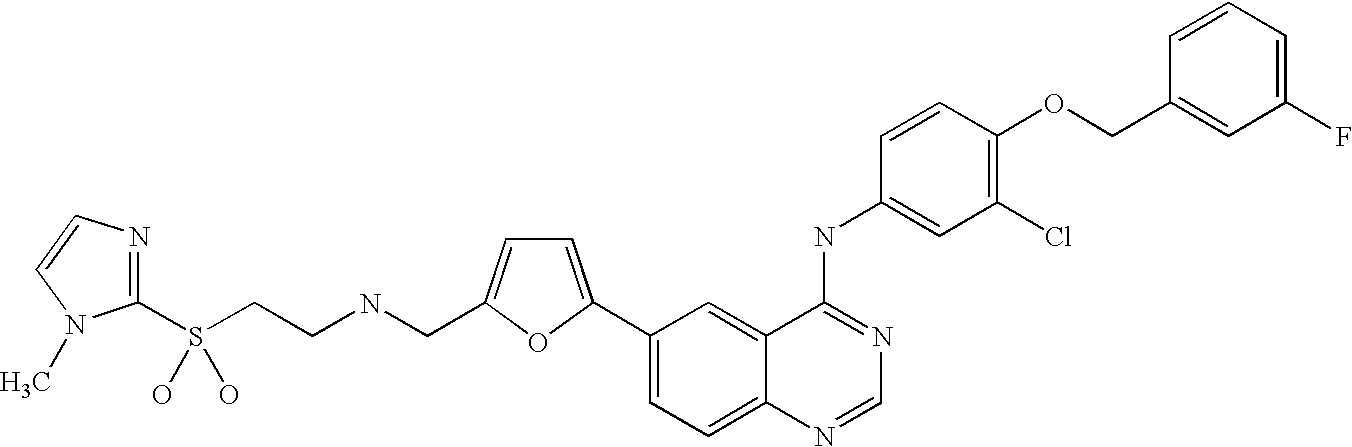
C1(C2=CC=C(CNCCS(C3=NC=CN3C)(O)O)O2)=CC=C2C(=C1)C(NC1=CC(Cl)=C(OCC3=CC(F)=CC=C3)C=C1)=NC=N2
